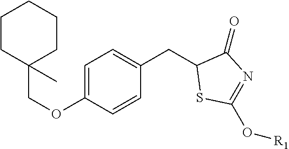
C1=C(OCC2(C)CCCCC2)C=CC(CC2SC(O[R1])=NC2=O)=C1
